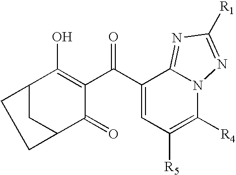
C12CC(C(=O)C(C(C3=CC([R5])=C([R4])N4C3=NC([R1])=N4)=O)=C1O)CC2
